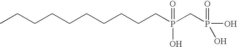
CCCCCCCCCCP(CP(O)(=O)O)(=O)O
